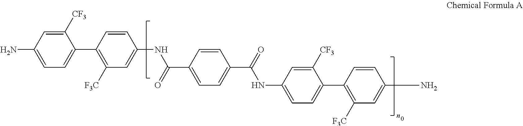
C1=C(N)C=C([CF3])C(C2=C([F3C])C=C(NC(C3=CC=C(C(=O)NC4=CC=C(C5=C([F3C])C=C(N)C=C5)C([CF3])=C4)C=C3)=O)C=C2)=C1
